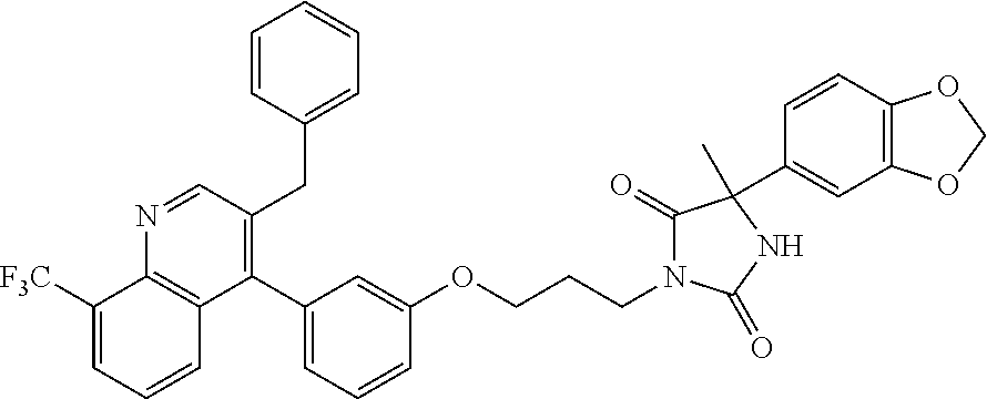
N1=CC(CC2=CC=CC=C2)=C(C2=CC=CC(OCCCN3C(=O)C(C4=CC5=C(C=C4)OCO5)(C)NC3=O)=C2)C2=C1C([F3C])=CC=C2
